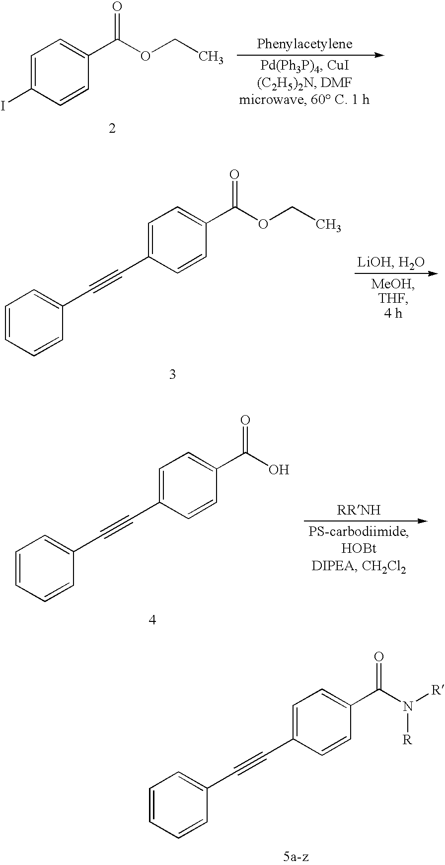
C1=C(I)C=CC(C(OCC)=O)=C1.C1=C(C#CC2=CC=CC=C2)C=CC(C(OCC)=O)=C1.C1=C(C#CC2=CC=CC=C2)C=CC(C(O)=O)=C1.C1=C(C#CC2=CC=CC=C2)C=CC(C(N([R])[R])=O)=C1
